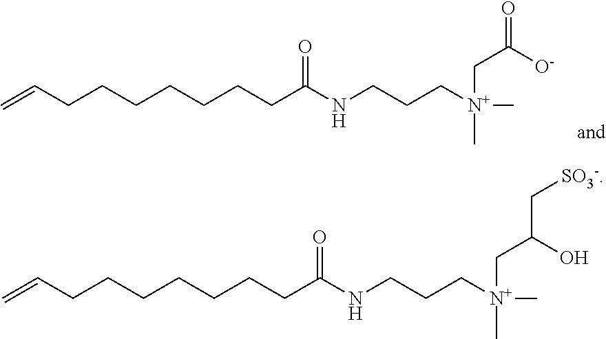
C(CCCCCCC(NCCC[N+](C)(CC(=O)[O-])C)=O)C=C.C(CCCCCCC(NCCC[N+](C)(CC(C[SO3-])O)C)=O)C=C
